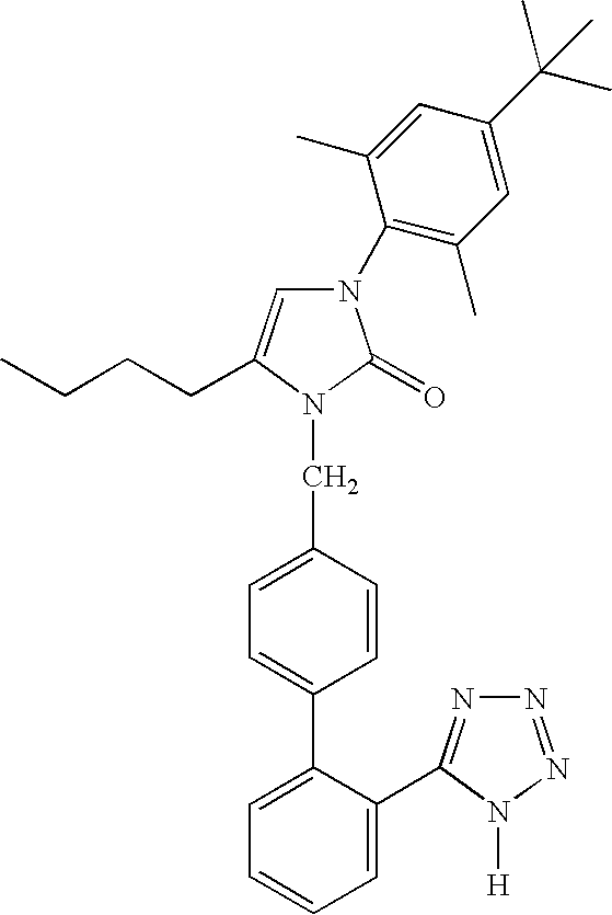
N1(C2=C(C)C=C(C(C)(C)C)C=C2C)C=C(CCCC)N(CC2=CC=C(C3=CC=CC=C3C3=NN=NN3[H])C=C2)C1=O
